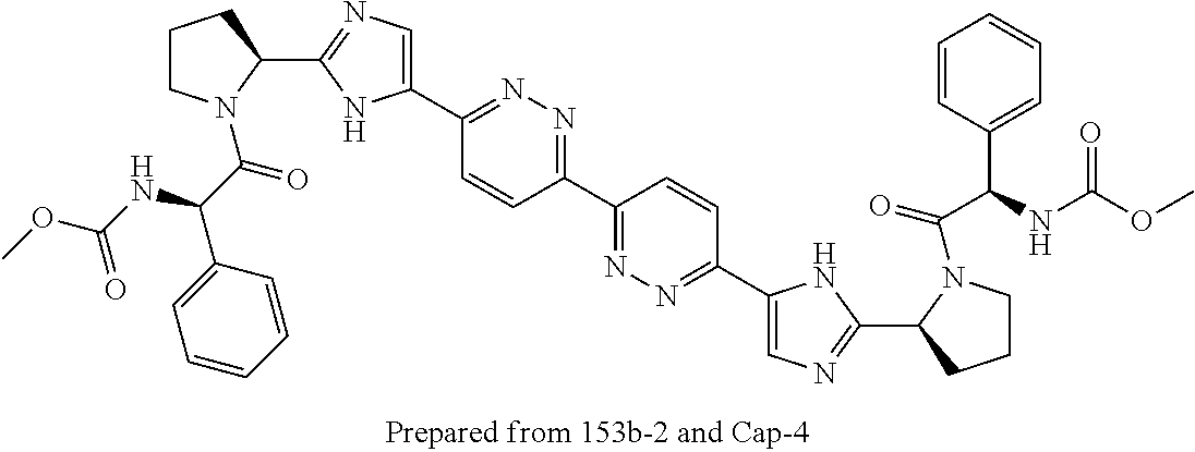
C1(C2=NC=C(C3=NN=C(C4=NN=C(C5=CN=C(C6CCCN6C(=O)C(NC(OC)=O)C6=CC=CC=C6)N5)C=C4)C=C3)N2)CCCN1C(C(C1=CC=CC=C1)NC(OC)=O)=O
